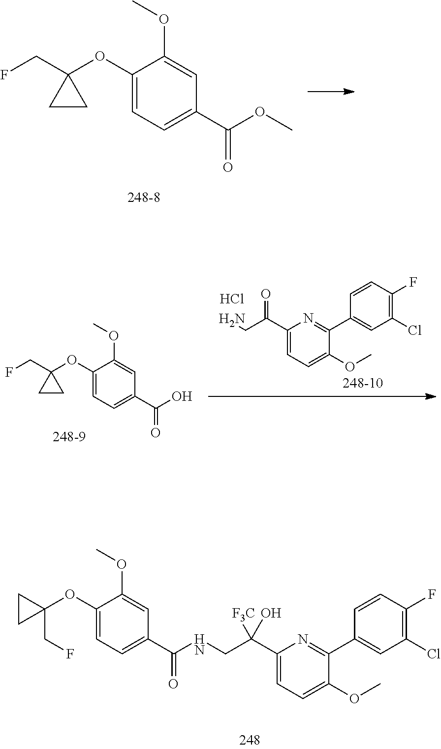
C1(OC2(CF)CC2)=CC=C(C(OC)=O)C=C1OC.C1(OC2(CF)CC2)=CC=C(C(O)=O)C=C1OC.C1(C(CN)=O)=CC=C(OC)C(C2=CC(Cl)=C(F)C=C2)=N1.Cl.C1(C(CNC(C2=CC=C(OC3(CF)CC3)C(OC)=C2)=O)(O)[F3C])=CC=C(OC)C(C2=CC(Cl)=C(F)C=C2)=N1
